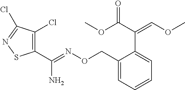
C1(C(=NOCC2=CC=CC=C2C(C(OC)=O)=COC)N)=C(Cl)C(Cl)=NS1
